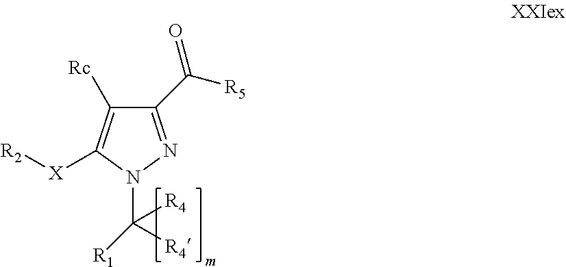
C1(C(=O)[R5])=NN(C([R4])([R4])[R1])C([X][R2])=C1[Rc]
